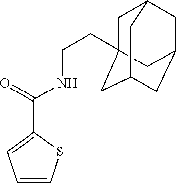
C1=CSC(C(NCCC23CC4CC(CC(C2)C4)C3)=O)=C1
